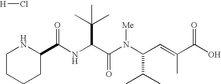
C1(C(NC(C(N(C(C=C(C(O)=O)C)C(C)C)[Me])=O)C(C)(C)C)=O)NCCCC1.[H]Cl
